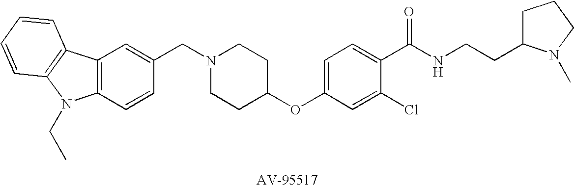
C1(CN2CCC(OC3=CC=C(C(NCCC4CCCN4C)=O)C(Cl)=C3)CC2)=CC2=C(C=C1)N(CC)C1=C2C=CC=C1
